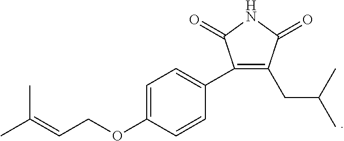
C1=C(OCC=C(C)C)C=CC(C2=C(CC(C)C)C(=O)NC2=O)=C1
